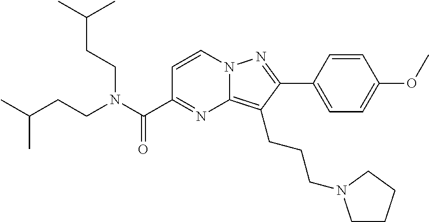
C1=CN2C(=C(CCCN3CCCC3)C(C3=CC=C(OC)C=C3)=N2)N=C1C(N(CCC(C)C)CCC(C)C)=O
